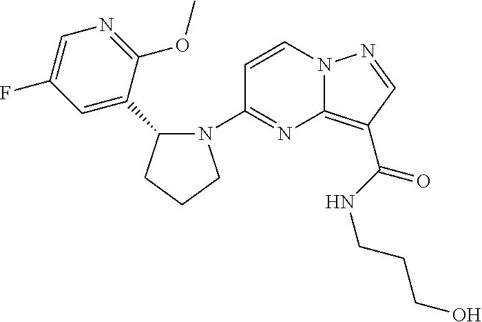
C1(N2C(C3=CC(F)=CN=C3OC)CCC2)=NC2=C(C(NCCCO)=O)C=NN2C=C1
